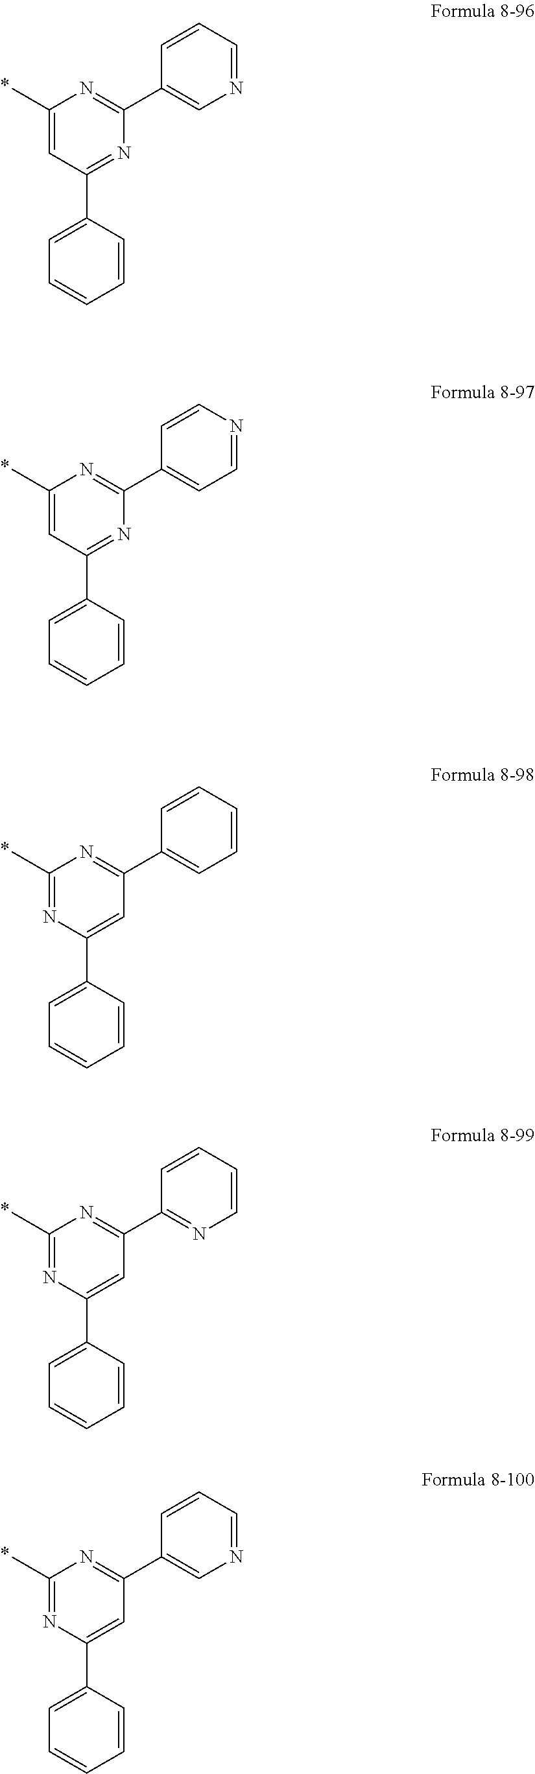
C1(C)=CC(C2=CC=CC=C2)=NC(C2=CN=CC=C2)=N1.C1(C)=CC(C2=CC=CC=C2)=NC(C2=CC=NC=C2)=N1.C1(C)=NC(C2=CC=CC=C2)=CC(C2=CC=CC=C2)=N1.C1(C)=NC(C2=CC=CC=C2)=CC(C2=NC=CC=C2)=N1.C1(C)=NC(C2=CC=CC=C2)=CC(C2=CN=CC=C2)=N1
